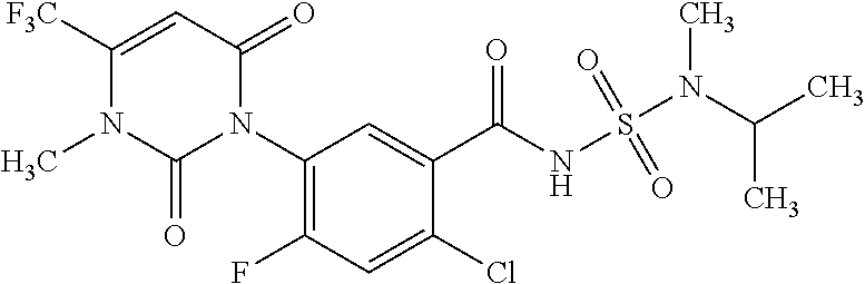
C1(N2C(=O)C=C([F3C])N(C)C2=O)=C(F)C=C(Cl)C(C(NS(N(C)C(C)C)(=O)=O)=O)=C1
